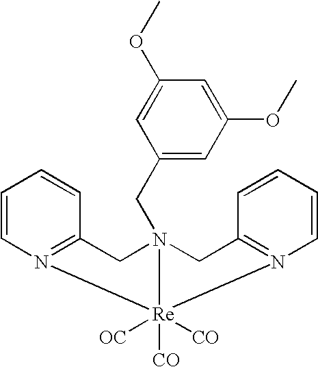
C1(CN23CC4=N(C=CC=C4)[Re]2([CO])([CO])([OC])N2=C(C3)C=CC=C2)=CC(OC)=CC(OC)=C1
